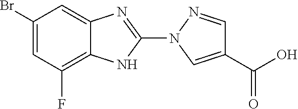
C1(Br)=CC(F)=C2C(=C1)N=C(N1C=C(C(=O)O)C=N1)N2
